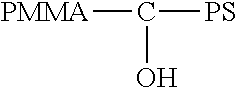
[PMMA]C([PS])O
